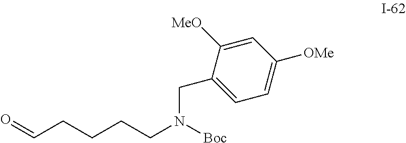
O=CCCCCN([Boc])CC1=CC=C([OMe])C=C1[MeO]
